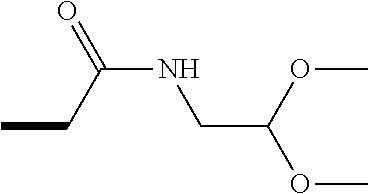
CCC(NCC(OC)OC)=O
